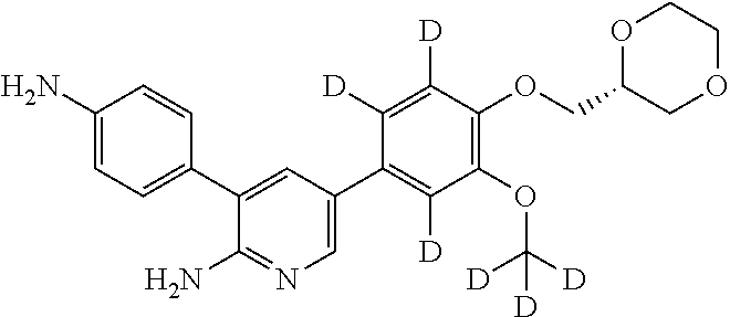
C1=C(C2=C([D])C(OC([D])([D])[D])=C(OCC3COCCO3)C([D])=C2[D])C=C(C2=CC=C(N)C=C2)C(N)=N1
